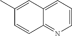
C1=CC=C2C(=N1)C=CC(C)=C2
